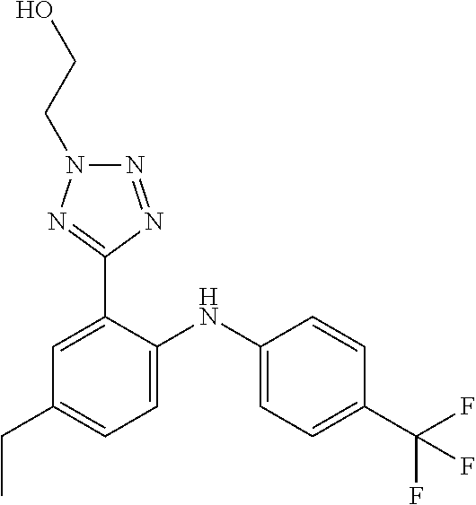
C1=CC(C(F)(F)F)=CC=C1NC1=CC=C(CC)C=C1C1=NN(CCO)N=N1
